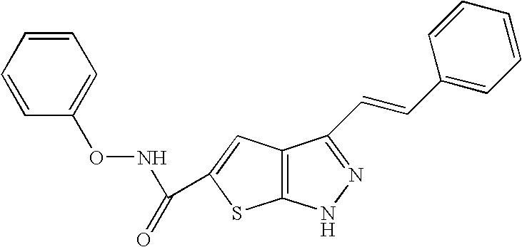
C1=CC=CC(ONC(=O)C2=CC3=C(S2)NN=C3C=CC2=CC=CC=C2)=C1
